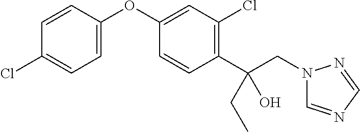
C1=C(OC2=CC(Cl)=C(C(CN3C=NC=N3)(CC)O)C=C2)C=CC(Cl)=C1
